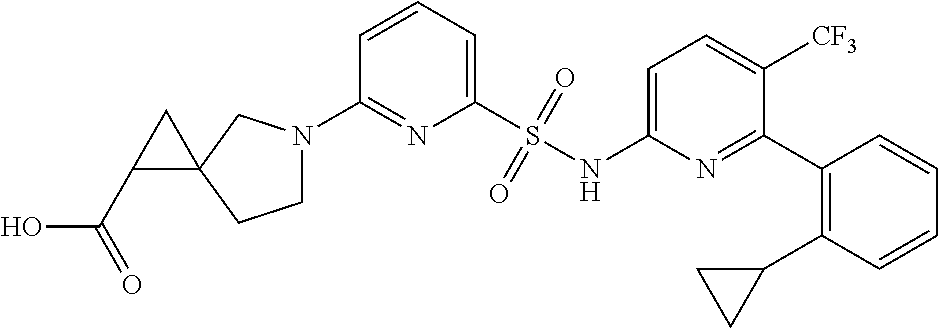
C1=CC=C(S(NC2=CC=C([CF3])C(C3=C(C4CC4)C=CC=C3)=N2)(=O)=O)N=C1N1CCC2(C1)CC2C(=O)O
